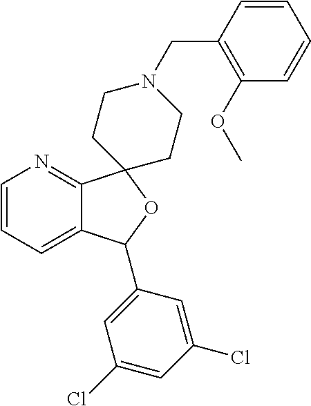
C1=CC=C2C(=N1)C1(OC2C2=CC(Cl)=CC(Cl)=C2)CCN(CC2=C(OC)C=CC=C2)CC1
